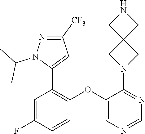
C1=NC=C(OC2=C(C3=CC([CF3])=NN3C(C)C)C=C(F)C=C2)C(N2CC3(C2)CNC3)=N1
